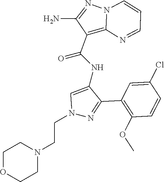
N12C(=C(C(NC3=CN(CCN4CCOCC4)N=C3C3=C(OC)C=CC(Cl)=C3)=O)C(N)=N1)N=CC=C2
